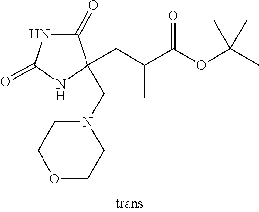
C(N1CCOCC1)C1(CC(C(OC(C)(C)C)=O)C)C(=O)NC(=O)N1
